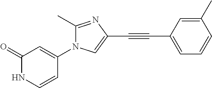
C1(=O)NC=CC(N2C(C)=NC(C#CC3=CC=CC(C)=C3)=C2)=C1
